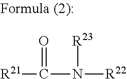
[R21]C(=O)N([R23])[R22]
